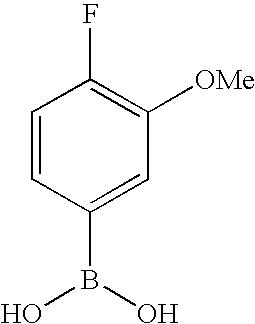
C1=CC(B(O)O)=CC([OMe])=C1F
